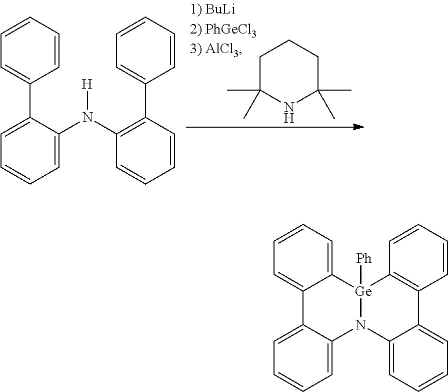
C1(C2=CC=CC=C2N(C2=C(C3=CC=CC=C3)C=CC=C2)[H])=CC=CC=C1.C1C(C)(C)NC(C)(C)CC1.C12=CC=CC=C1[Ge]1([Ph])N(C3=CC=CC=C23)C2=CC=CC=C2C2=C1C=CC=C2
